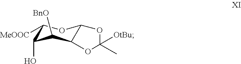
C1([MeOOC])C(O)C([BnO])C2C(O1)OC(C)([OtBu])O2
